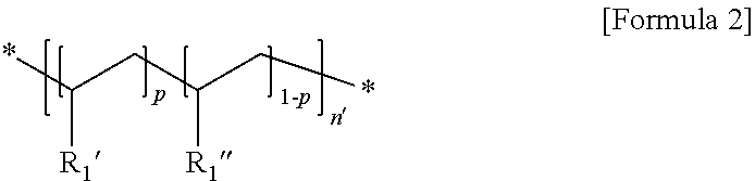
*C(CC(C*)[R1])[R1]
